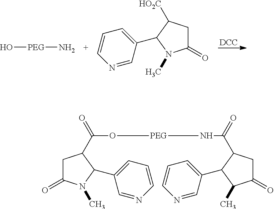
[DCC].O[PEG]N.C1(=O)CC([HO2C])C(C2=CC=CN=C2)N1C.C1C(=O)N(C)C(C2=CC=CN=C2)C1C(=O)O[PEG]NC(=O)C1CC(=O)C(C)C1C1=CC=CN=C1
